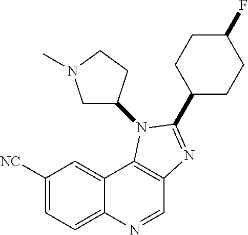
C12=CC([NC])=CC=C1N=CC1=C2N(C2CN(C)CC2)C(C2CCC(F)CC2)=N1
